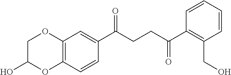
C1(C(CCC(C2=C(CO)C=CC=C2)=O)=O)=CC2=C(C=C1)OC(O)CO2
